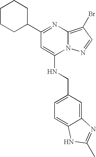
C1(C2=NC3=C(Br)C=NN3C(NCC3=CC=C4C(=C3)N=C(C)N4)=C2)CCCCC1
